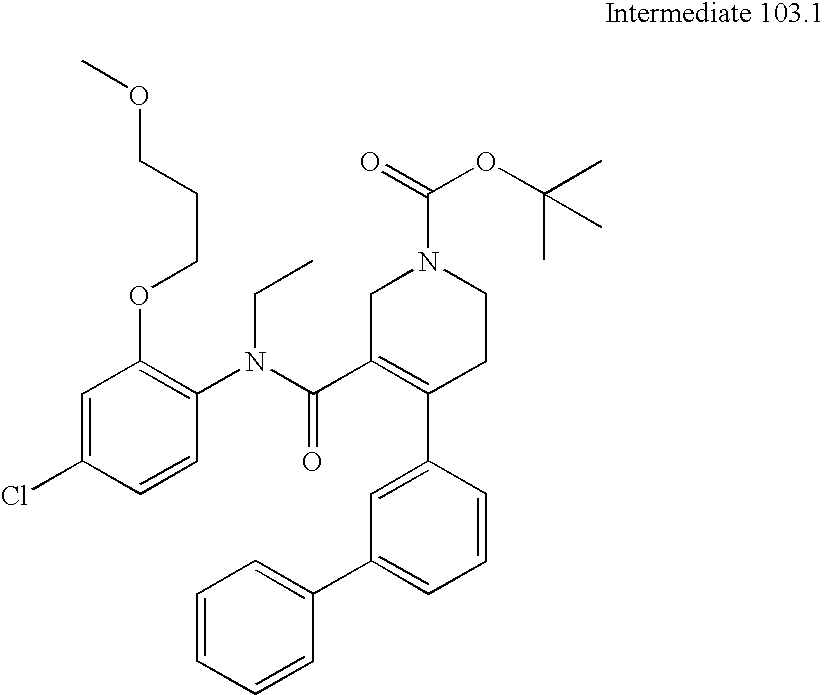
C1=C(Cl)C=CC(N(C(=O)C2=C(C3=CC(C4=CC=CC=C4)=CC=C3)CCN(C(OC(C)(C)C)=O)C2)CC)=C1OCCCOC
